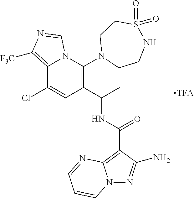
C12=C([F3C])N=CN1C(N1CCNS(=O)(=O)CC1)=C(C(C)NC(=O)C1=C3N(N=C1N)C=CC=N3)C=C2Cl
